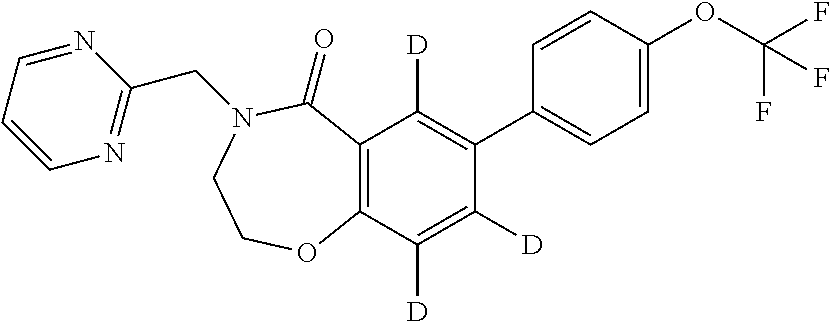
C12=C(C([D])=C([D])C(C3=CC=C(OC(F)(F)F)C=C3)=C1[D])OCCN(CC1=NC=CC=N1)C2=O
